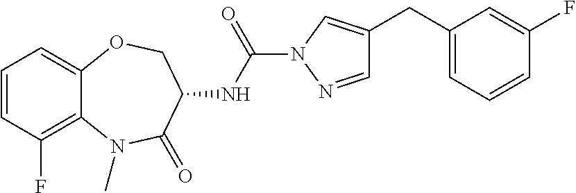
C1=CC(F)=C2C(=C1)OCC(NC(N1N=CC(CC3=CC=CC(F)=C3)=C1)=O)C(=O)N2C
